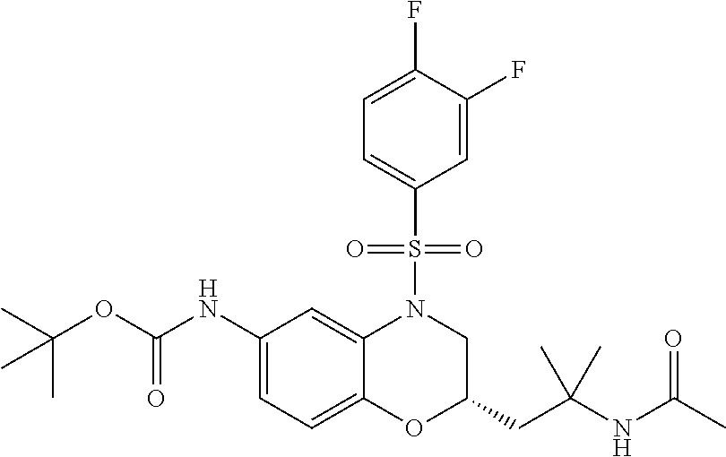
C1(NC(OC(C)(C)C)=O)=CC=C2C(=C1)N(S(C1=CC=C(F)C(F)=C1)(=O)=O)CC(CC(NC(C)=O)(C)C)O2
